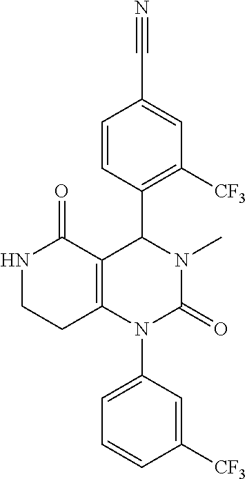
N1CCC2=C(C1=O)C(C1=C([CF3])C=C(C#N)C=C1)N(C)C(=O)N2C1=CC=CC([CF3])=C1
